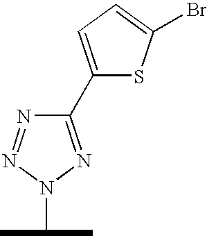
C1(C2=NN(C(C)C)N=N2)=CC=C(Br)S1
